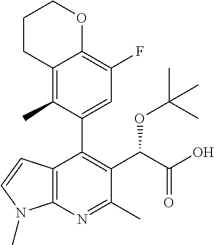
C12=C(N=C(C)C(C(OC(C)(C)C)C(O)=O)=C1C1=CC(F)=C3C(=C1C)CCCO3)N(C)C=C2
